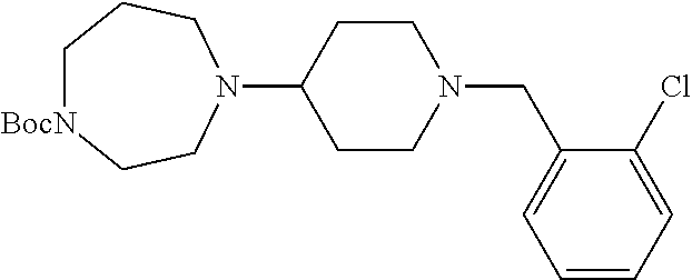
[BocN]1CCCN(C2CCN(CC3=CC=CC=C3Cl)CC2)CC1
